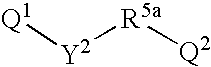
[Q1][Y2][R5a][Q2]
